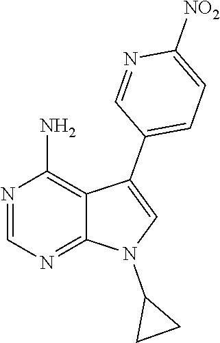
N1=CN=C2C(=C1N)C(C1=CC=C([NO2])N=C1)=CN2C1CC1
